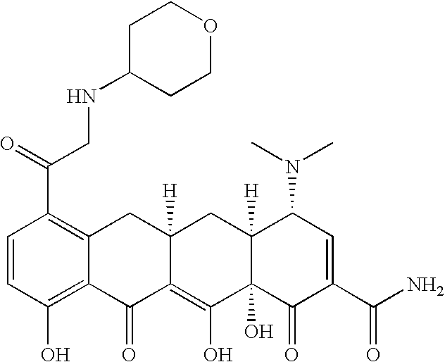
C1=CC(O)=C2C(=C1C(CNC1CCOCC1)=O)CC1([H])C(=C(O)C3(O)C([H])(C1)C(N(C)C)C=C(C(N)=O)C3=O)C2=O
